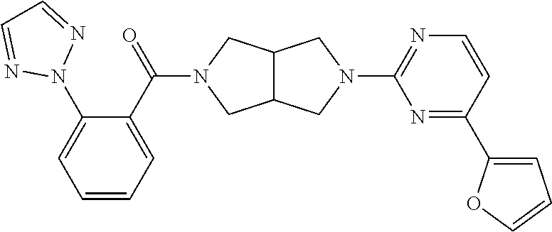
C12C(CN(C3=NC=CC(C4=CC=CO4)=N3)C1)CN(C(C1=CC=CC=C1N1N=CC=N1)=O)C2
